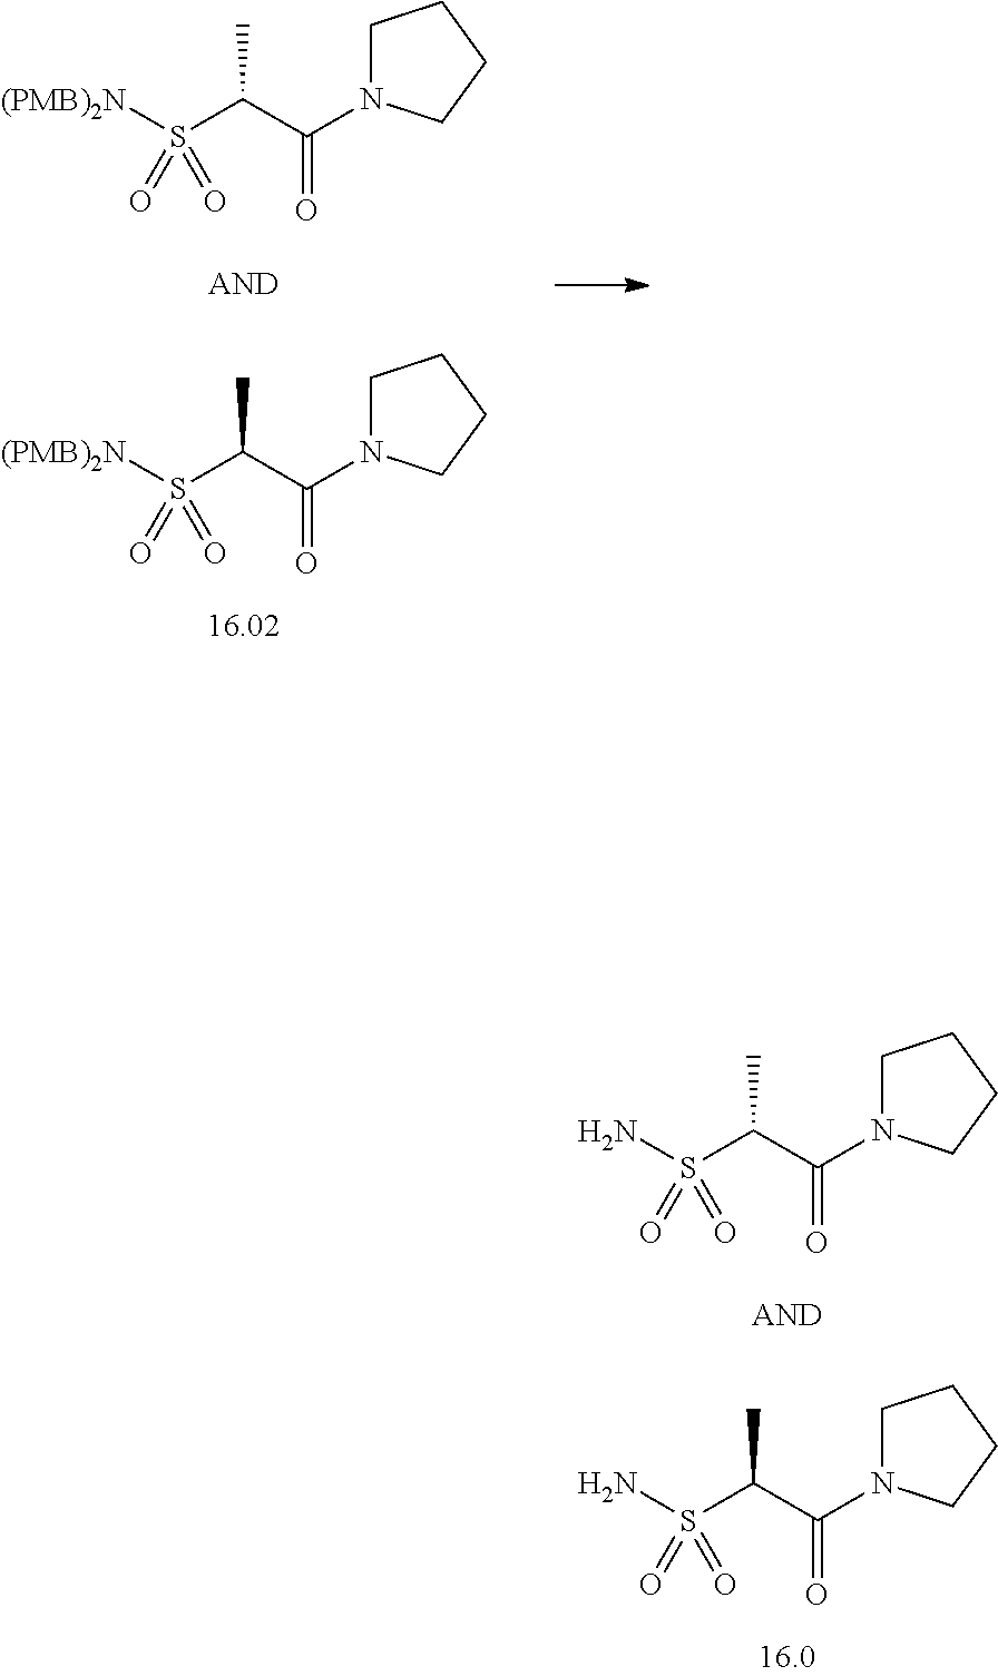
N1(C(C(S([(PMB)2N])(=O)=O)C)=O)CCCC1.N1(C(C(S([(PMB)2N])(=O)=O)C)=O)CCCC1.N1(C(C(S(N)(=O)=O)C)=O)CCCC1.N1(C(C(S(N)(=O)=O)C)=O)CCCC1
